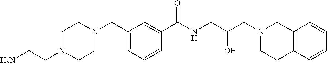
C1(CN2CCN(CCN)CC2)=CC=CC(C(NCC(CN2CC3=C(CC2)C=CC=C3)O)=O)=C1
